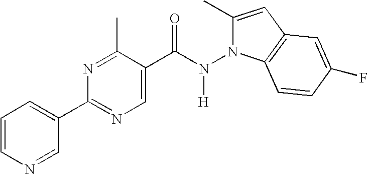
C1=CN=CC(C2=NC=C(C(N(N3C(C)=CC4=C3C=CC(F)=C4)[H])=O)C(C)=N2)=C1
